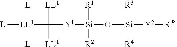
[L][LL1]C([LL1][L])([LL1][L])[Y1][Si](O[Si]([Y2][RP])([R3])[R4])([R1])[R2]
